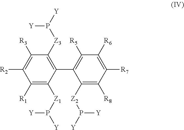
C1([R1])=C([Z1]P([Y])[Y])C(C2=C([R5])C([R6])=C([R7])C([R8])=C2[Z2]P([Y])[Y])=C([Z3]P([Y])[Y])C([R3])=C1[R2]
